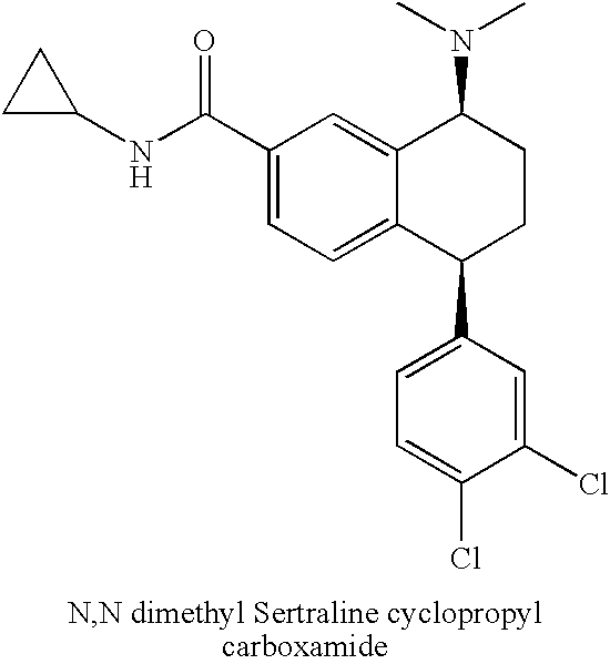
C1(C(NC2CC2)=O)=CC=C2C(=C1)C(N(C)C)CCC2C1=CC=C(Cl)C(Cl)=C1
